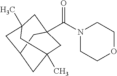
C1C2(C(=O)N3CCOCC3)CC3(C)CC(CC1(C)C3)C2
